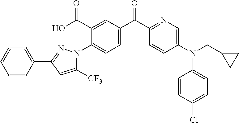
C1=C(C(C2=NC=C(N(CC3CC3)C3=CC=C(Cl)C=C3)C=C2)=O)C=C(C(O)=O)C(N2C([CF3])=CC(C3=CC=CC=C3)=N2)=C1
